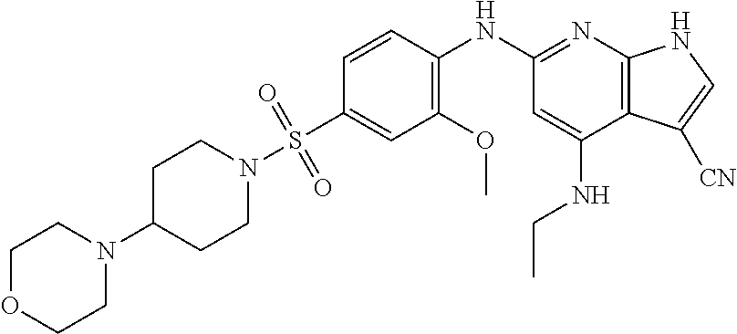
C1=CC(NC2=NC3=C(C(NCC)=C2)C([CN])=CN3)=C(OC)C=C1S(N1CCC(N2CCOCC2)CC1)(=O)=O
